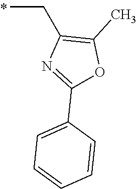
C(C)C1=C(C)OC(C2=CC=CC=C2)=N1
